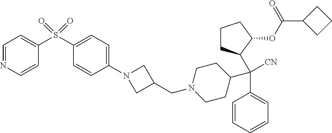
C1=CC=CC=C1C([CN])(C1CCCC1OC(C1CCC1)=O)C1CCN(CC2CN(C3=CC=C(S(C4=CC=NC=C4)(=O)=O)C=C3)C2)CC1
